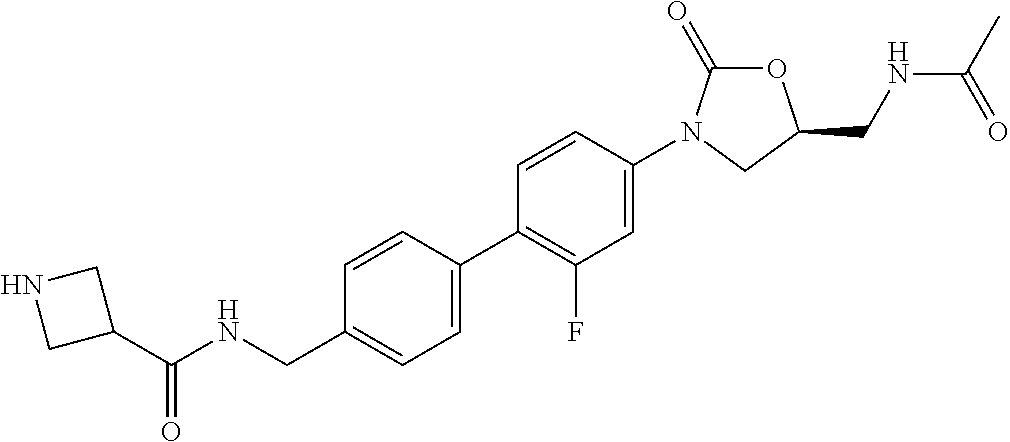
C1(C(NCC2=CC=C(C3=C(F)C=C(N4C(=O)OC(CNC(C)=O)C4)C=C3)C=C2)=O)CNC1
